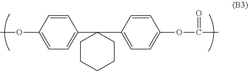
C1=CC(OC)=CC=C1C1(C2=CC=C(OC(=O)C)C=C2)CCCCC1
